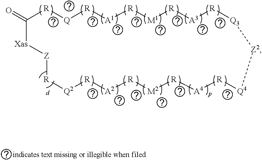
O=C1[R][Q][R][A1][R][M1][R][A3][R][Q3][Z2][Q4][R][A4][R][M2][R][A2][R][Q2][R][Z][Xas]1
